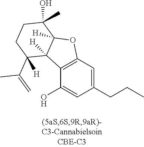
C1(O)=CC(CCC)=CC2=C1C1([H])C([H])(O2)C(O)(C)CCC1(C(=C)C)[H]
